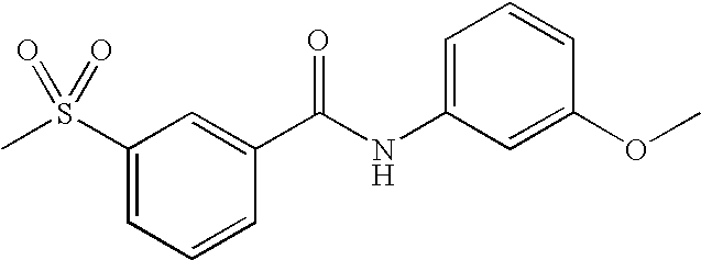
C1=C(S(C)(=O)=O)C=C(C(NC2=CC=CC(OC)=C2)=O)C=C1
